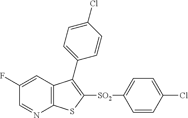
C1(F)=CC2=C(N=C1)SC([SO2]C1=CC=C(Cl)C=C1)=C2C1=CC=C(Cl)C=C1
